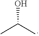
C(C)(C)O
